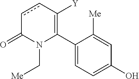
C1(C2=C([Y])ccC(=O)N2C[Me])=CC=C(O)C=C1[Me]
